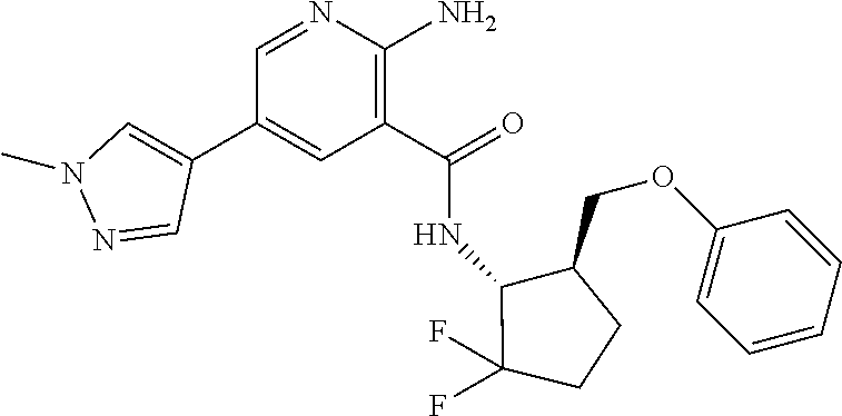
C1(C(=O)NC2C(COC3=CC=CC=C3)CCC2(F)F)=C(N)N=CC(C2=CN(C)N=C2)=C1
